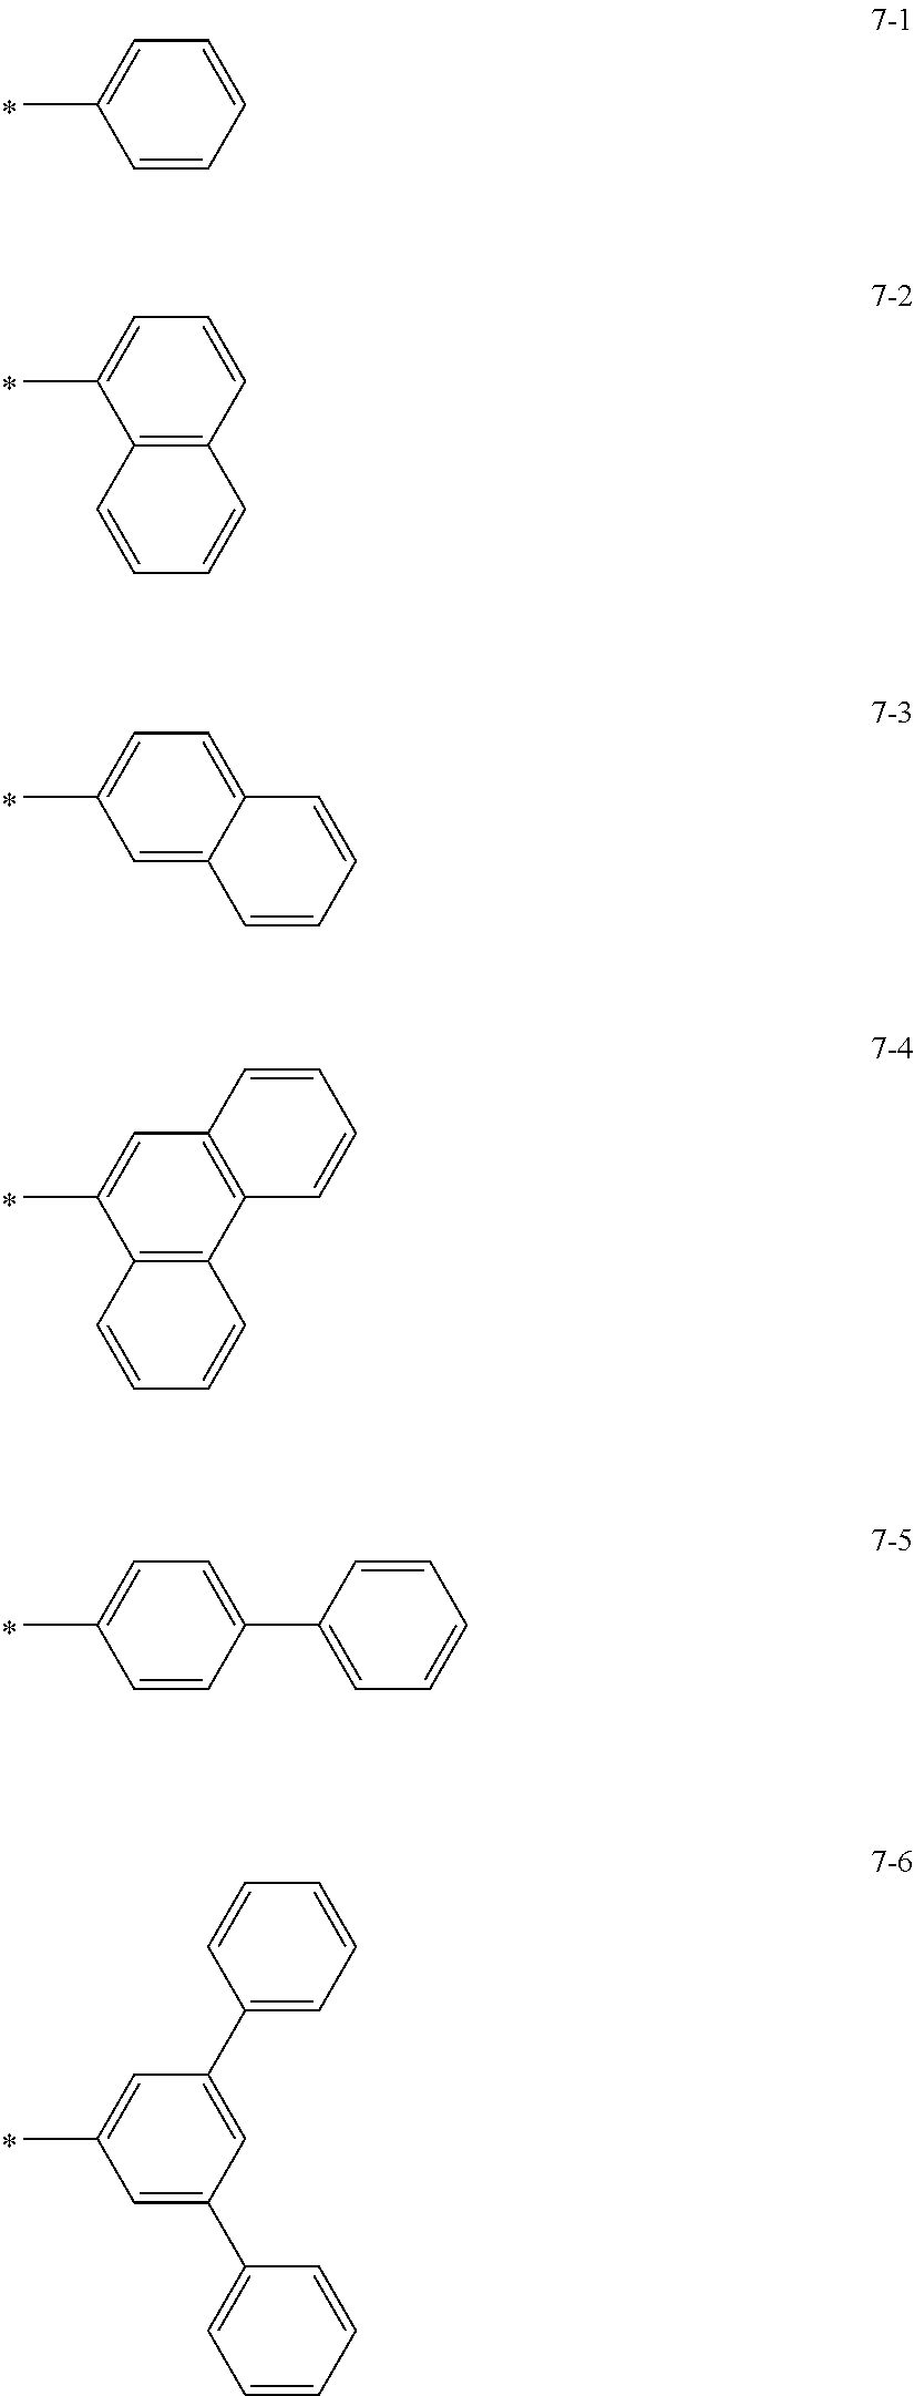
C1=CC=CC(C)=C1.C1=CC2=C(C(C)=C1)C=CC=C2.C12=C(C3=C(C(C)=C1)C=CC=C3)C=CC=C2.C1(C2=CC=CC=C2)=CC(C2=CC=CC=C2)=CC(C)=C1.C1=C2C(=CC(C)=C1)C=CC=C2.C1=C(C2=CC=CC=C2)C=CC(C)=C1
